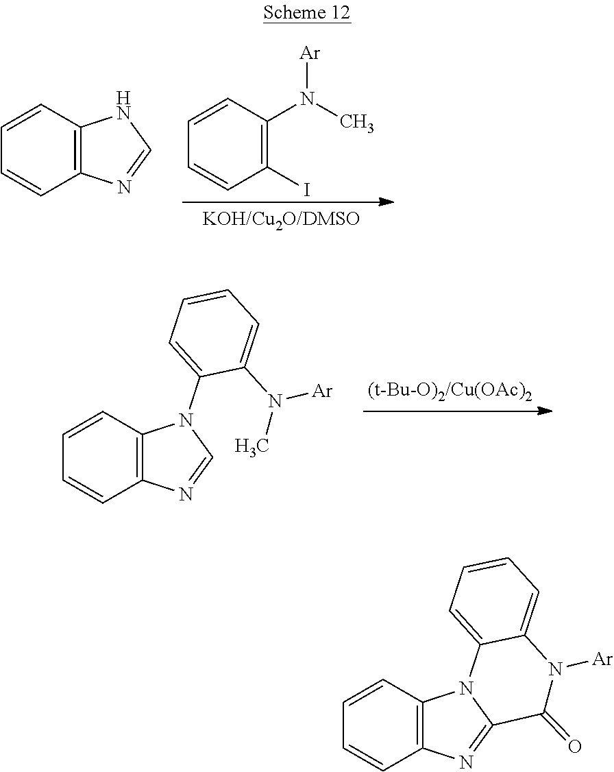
C1=CC(N(C)[Ar])=C(I)C=C1.C1=CC2=C(C=C1)N=CN2.C1=CC2=C(C=C1)N=CN2C1=CC=CC=C1N(C)[Ar].C1=CC2=C(C=C1)N=C1N2C2=CC=CC=C2N([Ar])C1=O
